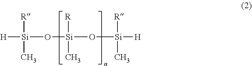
[H][Si]([R])(C)O[Si]([R])(C)O[Si]([R])(C)[H]
